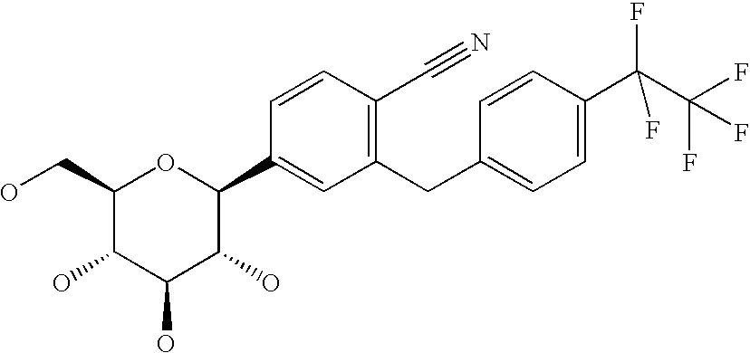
C1(CO)C(O)C(O)C(O)C(C2=CC(CC3=CC=C(C(C(F)(F)F)(F)F)C=C3)=C(C#N)C=C2)O1
